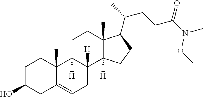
C1C(O)CC2=CCC3([H])C([H])(C2(C)C1)CCC1(C)C3([H])CCC1C(C)CCC(N(OC)C)=O
